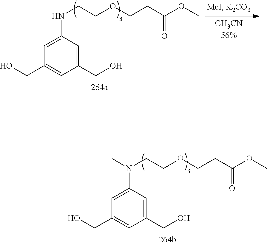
OCC1=CC(CO)=CC(N(CCOCCC(OC)=O)C)=C1.OCC1=CC(CO)=CC(NCCOCCC(OC)=O)=C1
